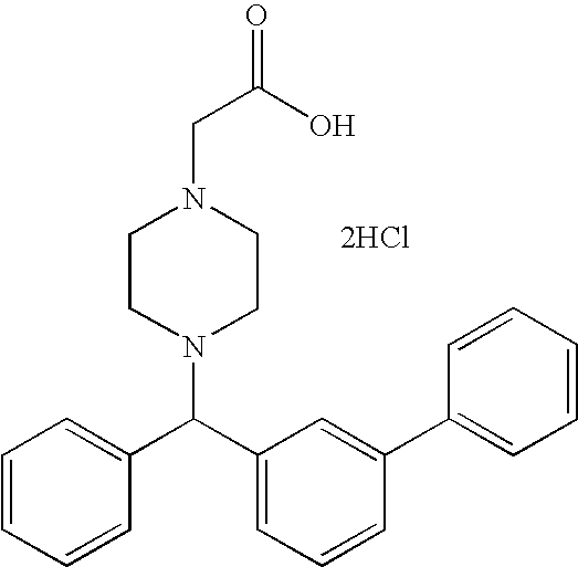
[2HCl].C1=CC=CC(C(C2=CC=CC(C3=CC=CC=C3)=C2)N2CCN(CC(=O)O)CC2)=C1
